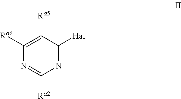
C1([Ra6])=C([Ra5])C([Hal])=NC([Ra2])=N1
